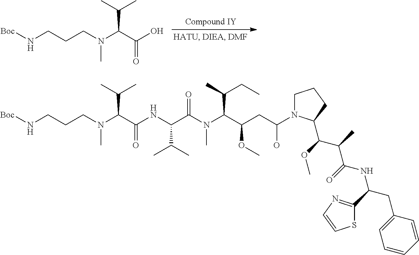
[Boc]NCCCN(C(C(O)=O)C(C)C)C.[Boc]NCCCN(C(C(NC(C(N(C(C(CC(N1CCCC1C(OC)C(C)C(=O)NC(CC1=CC=CC=C1)C1=NC=CS1)O)OC)C(C)CC)C)=O)C(C)C)=O)C(C)C)C
